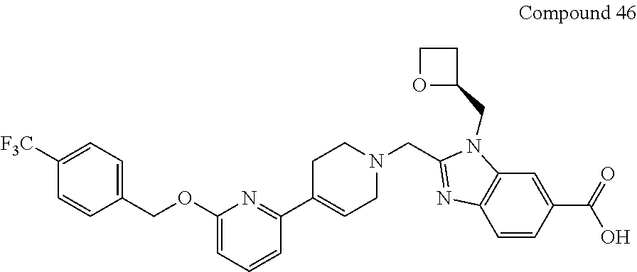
C1([F3C])=CC=C(COC2=CC=CC(C3=CCN(CC4=NC5=C(N4CC4CCO4)C=C(C(=O)O)C=C5)CC3)=N2)C=C1
